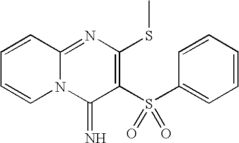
C1=CC2=NC(SC)=C(S(C3=CC=CC=C3)(=O)=O)C(=N)N2C=C1
